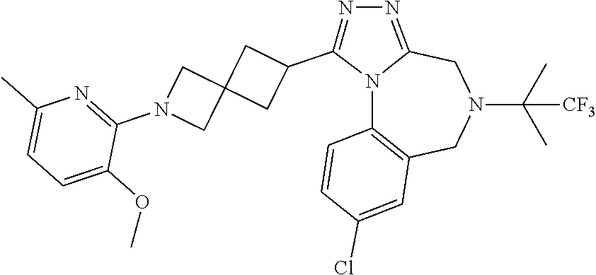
N12C3=C(CN(C(C)(C)[CF3])CC1=NN=C2C1CC2(C1)CN(C1=NC(C)=CC=C1OC)C2)C=C(Cl)C=C3
